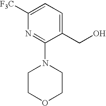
OCC1=CC=C([F3C])N=C1N1CCOCC1
